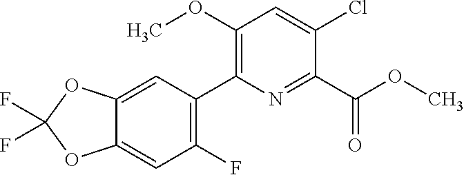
FC1(F)OC2=CC(F)=C(C3=C(OC)C=C(Cl)C(C(OC)=O)=N3)C=C2O1
